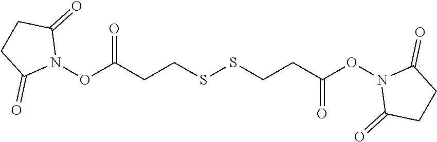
S(CCC(ON1C(=O)CCC1=O)=O)SCCC(ON1C(=O)CCC1=O)=O
